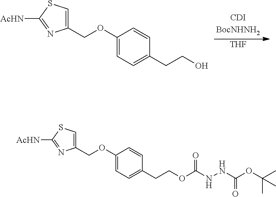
C1(COC2=CC=C(CCO)C=C2)=CSC([AcHN])=N1.[THF].C1(COC2=CC=C(CCOC(NNC(OC(C)(C)C)=O)=O)C=C2)=CSC([AcHN])=N1
